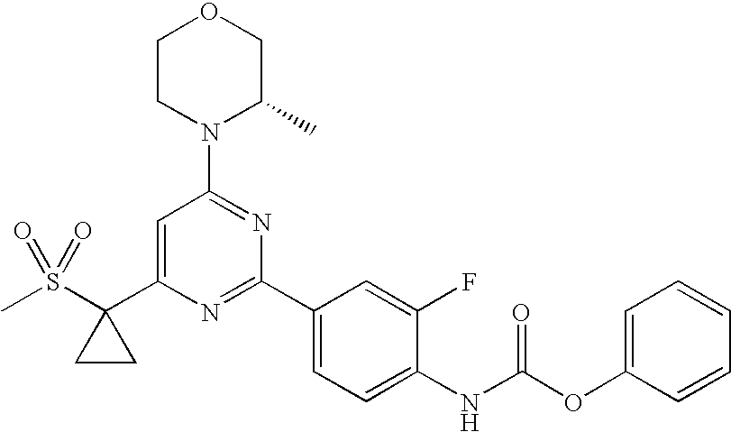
CS(C1(C2=CC(N3C(C)COCC3)=NC(C3=CC=C(NC(OC4=CC=CC=C4)=O)C(F)=C3)=N2)CC1)(=O)=O
